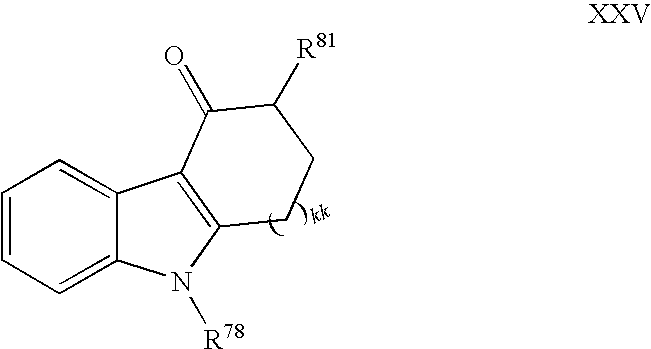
C1=CC=C2C(=C1)C1=C(N2[R78])CCC([R81])C1=O
